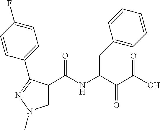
C1(C(NC(C(C(O)=O)=O)CC2=CC=CC=C2)=O)=CN(C)N=C1C1=CC=C(F)C=C1
